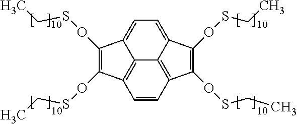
C12=CC=C3C(OSCC)=C(OSCC)C4=C3C1=C(C=C4)C(OSCC)=C2OSCC
